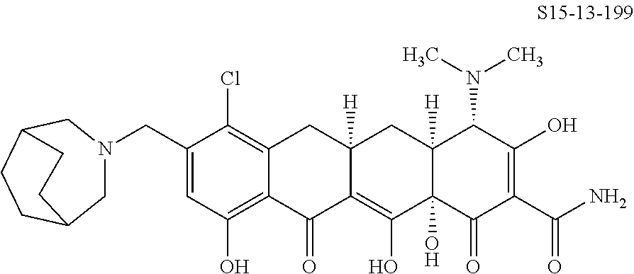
C1(CN2CC3CCC(C2)CC3)=CC(O)=C2C(=C1Cl)CC1([H])C(=C(O)C3(O)C([H])(C1)C(N(C)C)C(O)=C(C(=O)N)C3=O)C2=O
